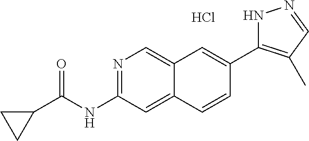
N1=C(NC(C2CC2)=O)C=C2C(=C1)C=C(C1=C(C)C=NN1)C=C2.Cl
